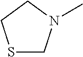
S1CN(C)CC1
